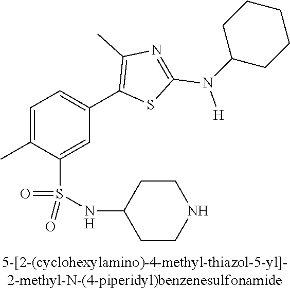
C1=C(C)C(S(NC2CCNCC2)(=O)=O)=CC(C2=C(C)N=C(N([H])C3CCCCC3)S2)=C1
